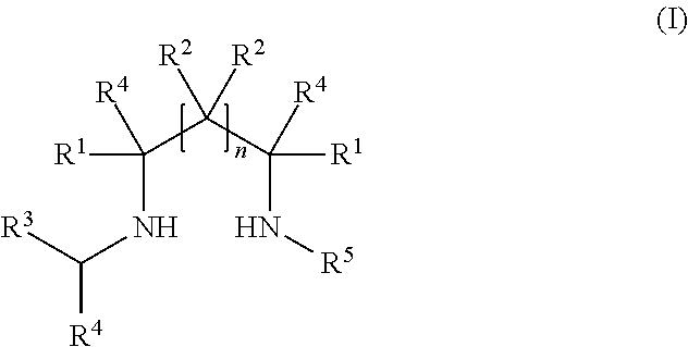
C(NC([R4])[R3])(C(C(N[R5])([R1])[R4])([R2])[R2])([R4])[R1]
